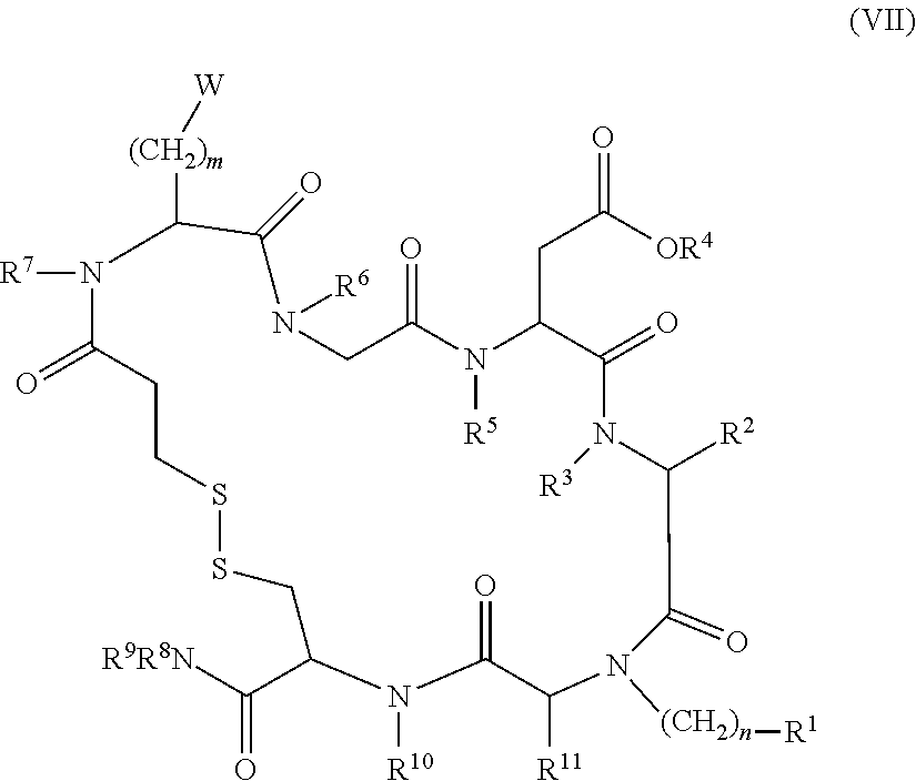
C1SSCC(C([R9R8N])=O)N([R10])C(=O)C([R11])N([(CH2)n][R1])C(=O)C([R2])N([R3])C(=O)C(CC([OR4])=O)N([R5])C(=O)CN([R6])C(=O)C([(CH2)m][W])N([R7])C(=O)C1
